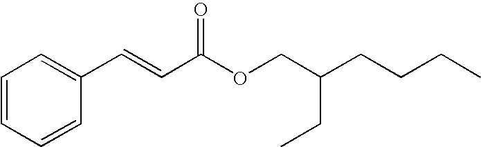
C1=CC=CC(C=CC(OCC(CCCC)CC)=O)=C1
